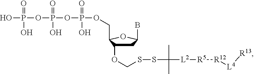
OP(OP(OP(OCC1C(OCSSC([L2][R5][R12][L4][R13])(C)C)CC(B)O1)(=O)O)(=O)O)(=O)O
